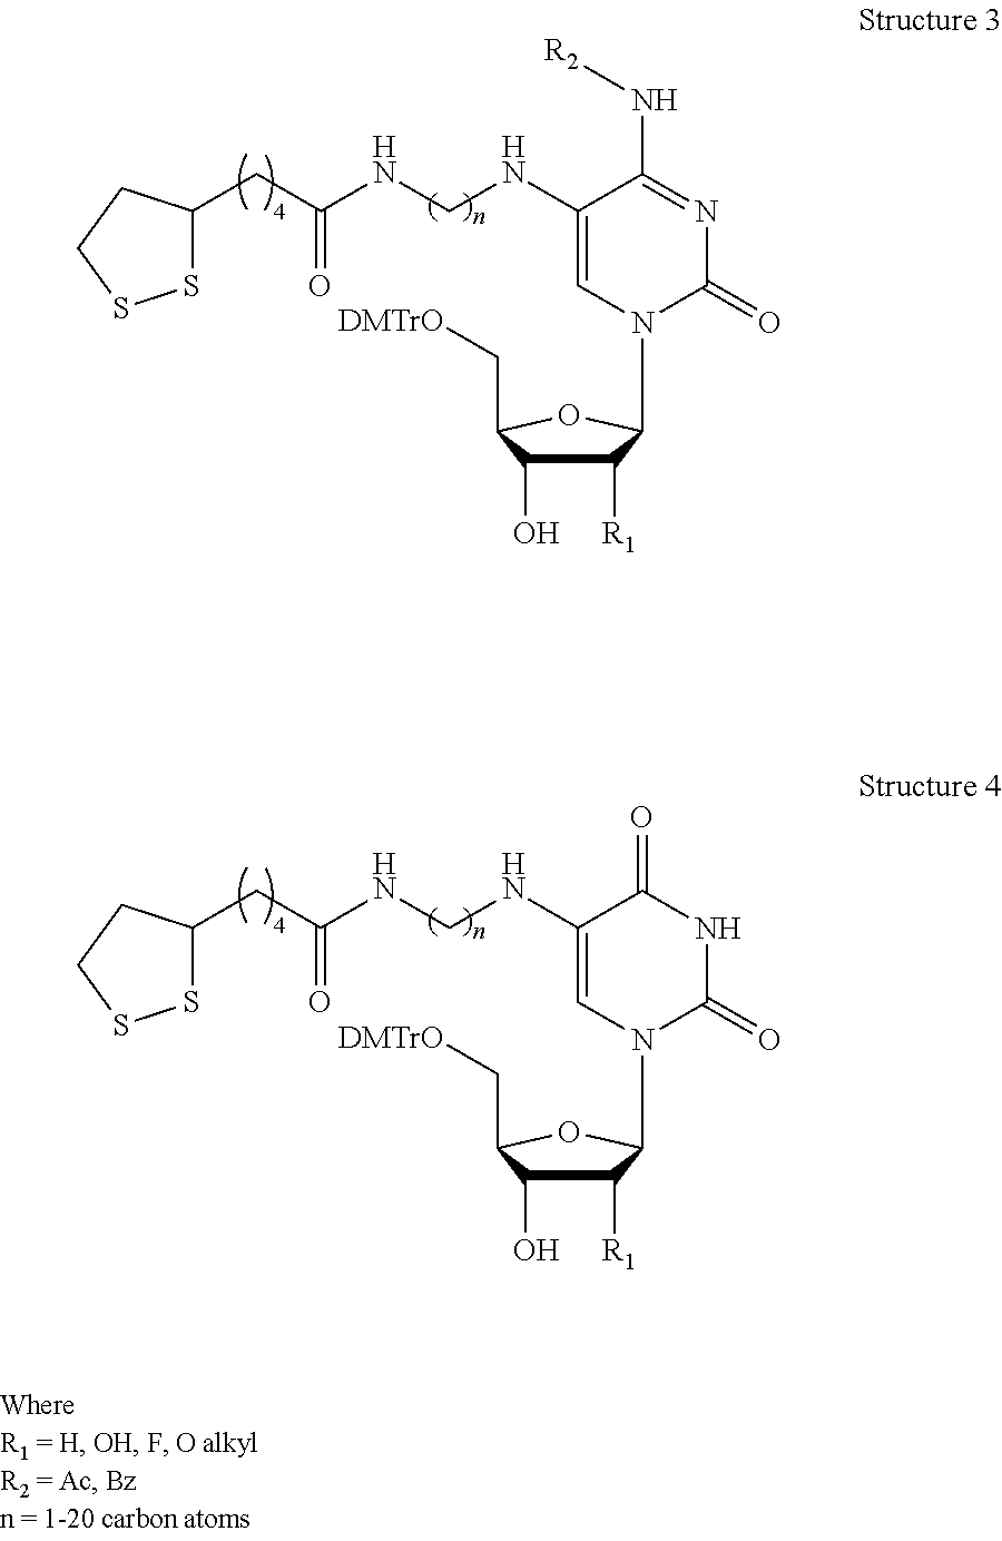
S1C(CC(NCNC2=CN(C3C([R1])C(O)C(C[DMTrO])O3)C(=O)N=C2N[R2])=O)CCS1.S1C(CC(NCNC2=CN(C3C([R1])C(O)C(C[DMTrO])O3)C(=O)NC2=O)=O)CCS1
